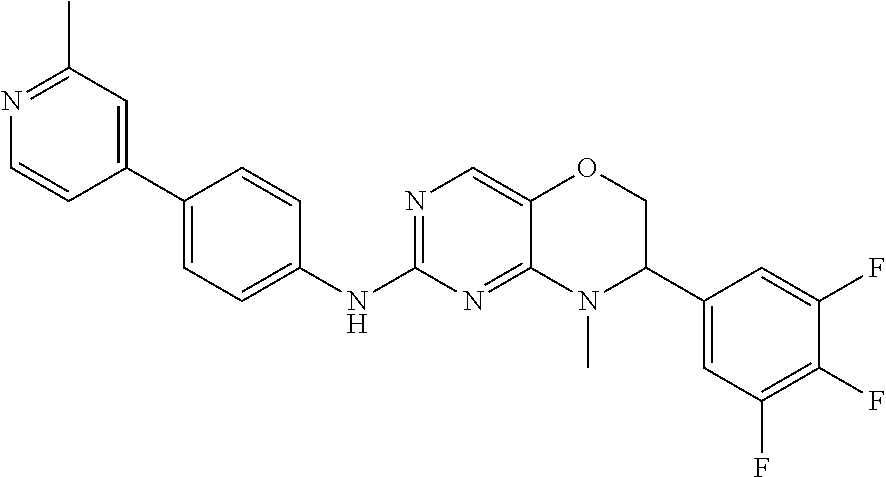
C1(C2=CC=C(NC3=NC=C4C(=N3)N(C)C(C3=CC(F)=C(F)C(F)=C3)CO4)C=C2)=CC(C)=NC=C1
